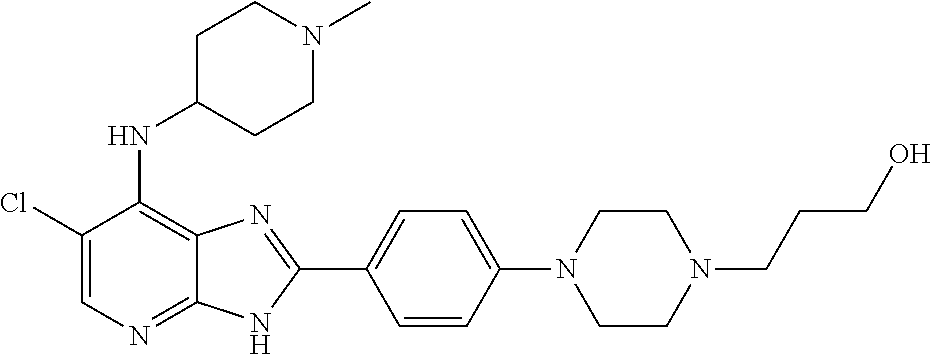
C1(Cl)=CN=C2C(=C1NC1CCN(C)CC1)N=C(C1=CC=C(N3CCN(CCCO)CC3)C=C1)N2
